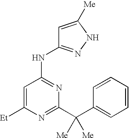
[Et]C1=CC(NC2=NNC([Me])=C2)=NC(C(C2=CC=CC=C2)([Me])[Me])=N1
